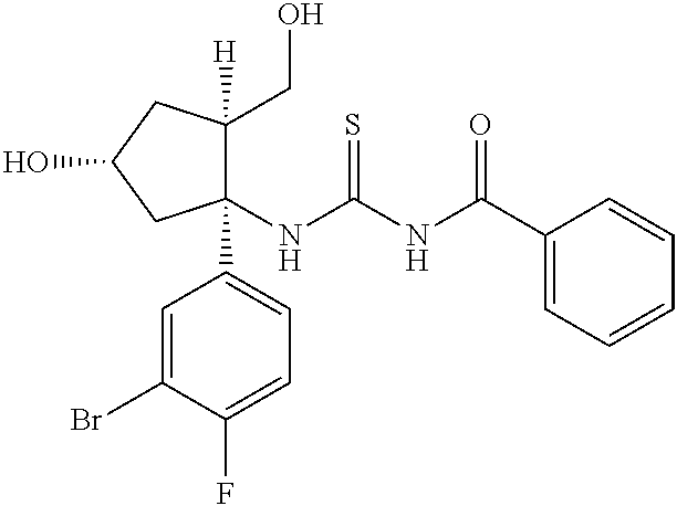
BrC1=CC(C2(NC(NC(C3=CC=CC=C3)=O)=S)C(CO)([H])CC(O)C2)=CC=C1F
